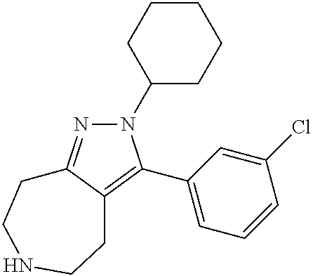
N1(C2CCCCC2)N=C2C(=C1C1=CC=CC(Cl)=C1)CCNCC2
